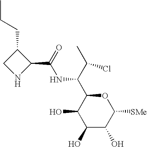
C1(O)C(O)C([SMe])OC(C(C(C)Cl)NC(=O)C2C(CCC)CN2)C1O
